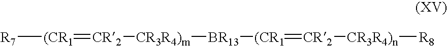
[R7][(CR1]=[CR2][CR3R4)m][BR13][(CR1]=[CR2][CR3R4)n][R8]
